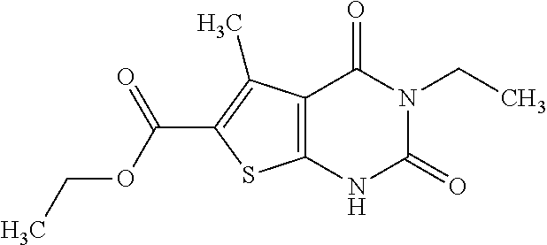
C12=C(NC(=O)N(CC)C1=O)SC(C(OCC)=O)=C2C
